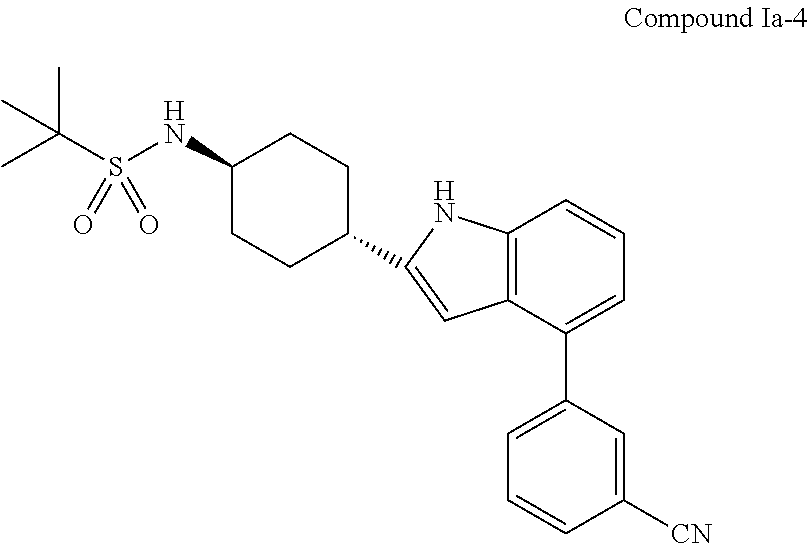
C(S(NC1CCC(C2=CC3=C(N2)C=CC=C3C2=CC=CC([CN])=C2)CC1)(=O)=O)(C)(C)C
